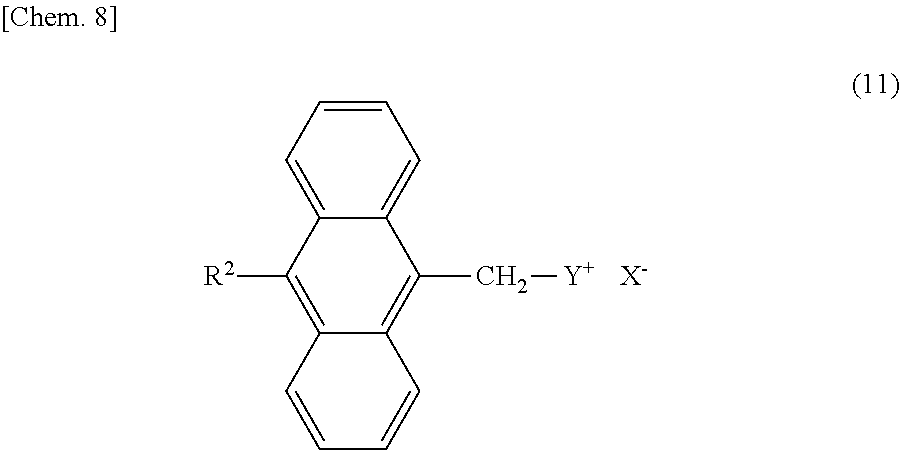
C1=CC=C2C(=C1)C(C[Y])=C1C(=C2[R2])C=CC=C1.[X-]
